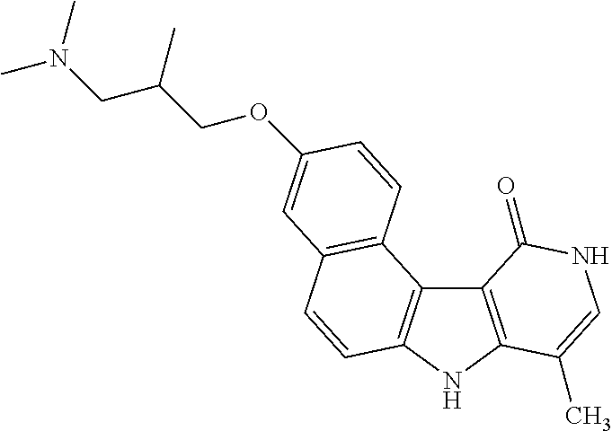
C12=C(NC3=C1C1=C(C=C3)C=C(OCC(CN(C)C)C)C=C1)C(C)=CNC2=O
